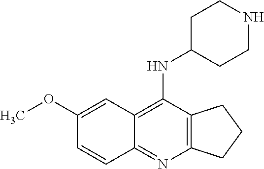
C1(OC)=CC2=C(NC3CCNCC3)C3=C(N=C2C=C1)CCC3
